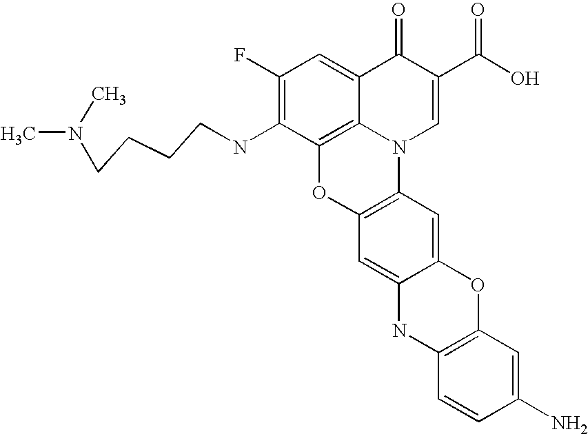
C1(F)=C(NCCCCN(C)C)C2=C3C(=C1)C(=O)C(C(O)=O)=CN3C1=C(O2)C=C2C(=C1)OC1=C(N2)C=CC(N)=C1
